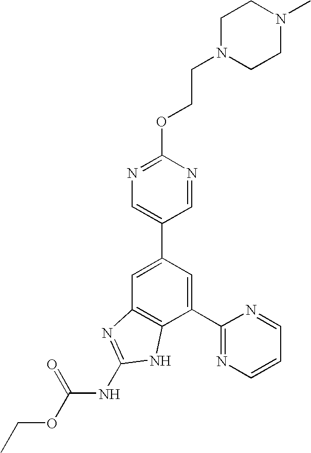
N1=C(OCCN2CCN(C)CC2)N=CC(C2=CC3=C(C(C4=NC=CC=N4)=C2)NC(NC(OCC)=O)=N3)=C1
